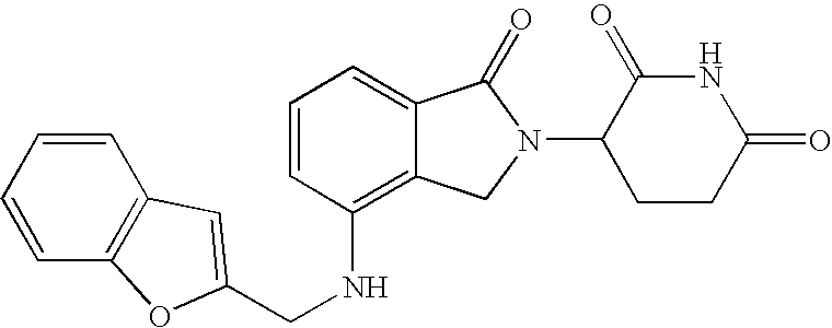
C(NC1=C2C(=CC=C1)C(=O)N(C1CCC(=O)NC1=O)C2)C1=CC2=C(C=CC=C2)O1
